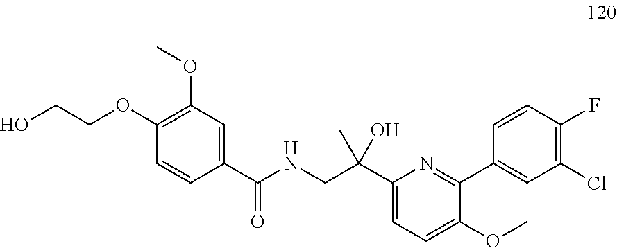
C1=CC(C(NCC(C2=CC=C(OC)C(C3=CC(Cl)=C(F)C=C3)=N2)(C)O)=O)=CC(OC)=C1OCCO
